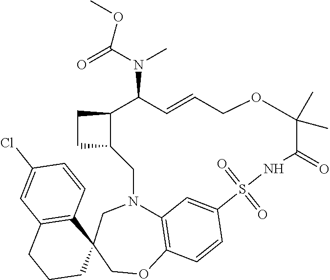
C12=C3OCC4(CN1CC1C(CC1)C(N(C(OC)=O)C)C=CCOC(C)(C)C(=O)NS(=O)(=O)C(=C2)C=C3)C1=C(CCC4)C=C(Cl)C=C1
